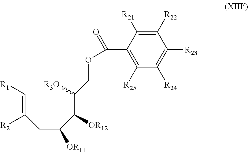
C(=C([R2])CC(C(C(COC(C1=C([R25])C([R24])=C([R23])C([R22])=C1[R21])=O)[R3O])[OR12])[OR11])[R1]
